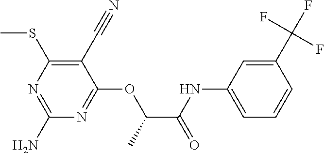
C1(C#N)=C(SC)N=C(N)N=C1OC(C(NC1=CC=CC(C(F)(F)F)=C1)=O)C
